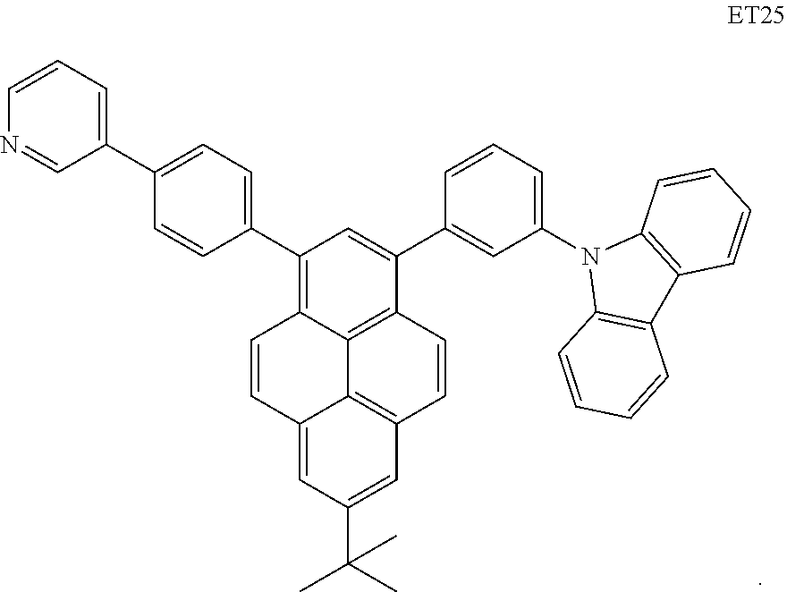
C12=C3C=CC4=C1C(=CC(C(C)(C)C)=C4)C=CC2=C(C1=CC=C(C2=CC=CN=C2)C=C1)C=C3C1=CC(N2C3=C(C4=C2C=CC=C4)C=CC=C3)=CC=C1
